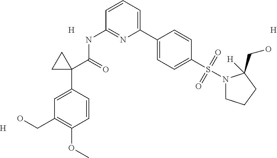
C1=C(C2(C(=O)NC3=NC(C4=CC=C(S(N5CCCC5([H])CO)(=O)=O)C=C4)=CC=C3)CC2)C=CC(OC)=C1CO.[H].[H].[H]
